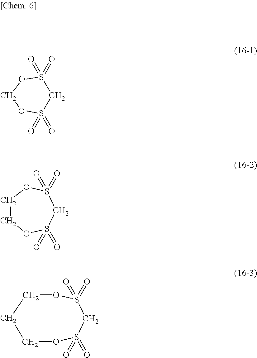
S1(=O)(=O)OCOS(=O)(=O)C1.C1COS(=O)(=O)CS(=O)(=O)O1.C1OS(=O)(=O)CS(=O)(=O)OCC1
